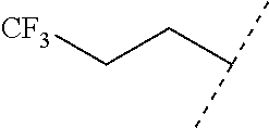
[CF3]CCC(C)C
